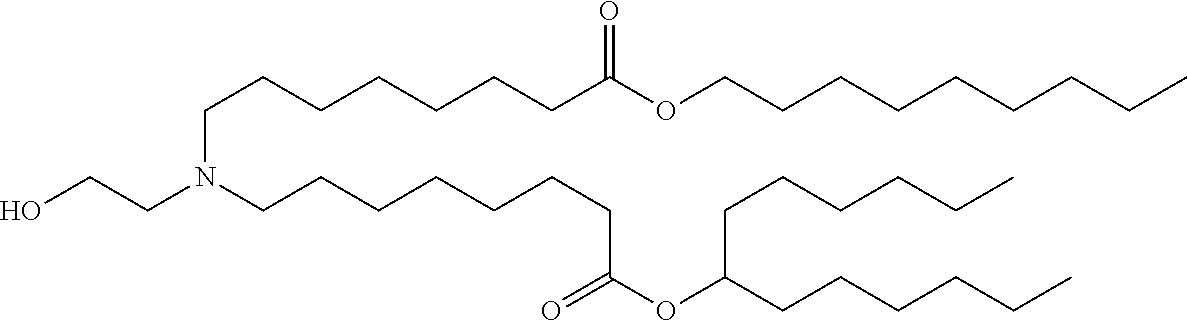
C(CCC)CCCCCOC(CCCCCCCN(CCCCCCCC(OC(CCCCCC)CCCCCC)=O)CCO)=O
